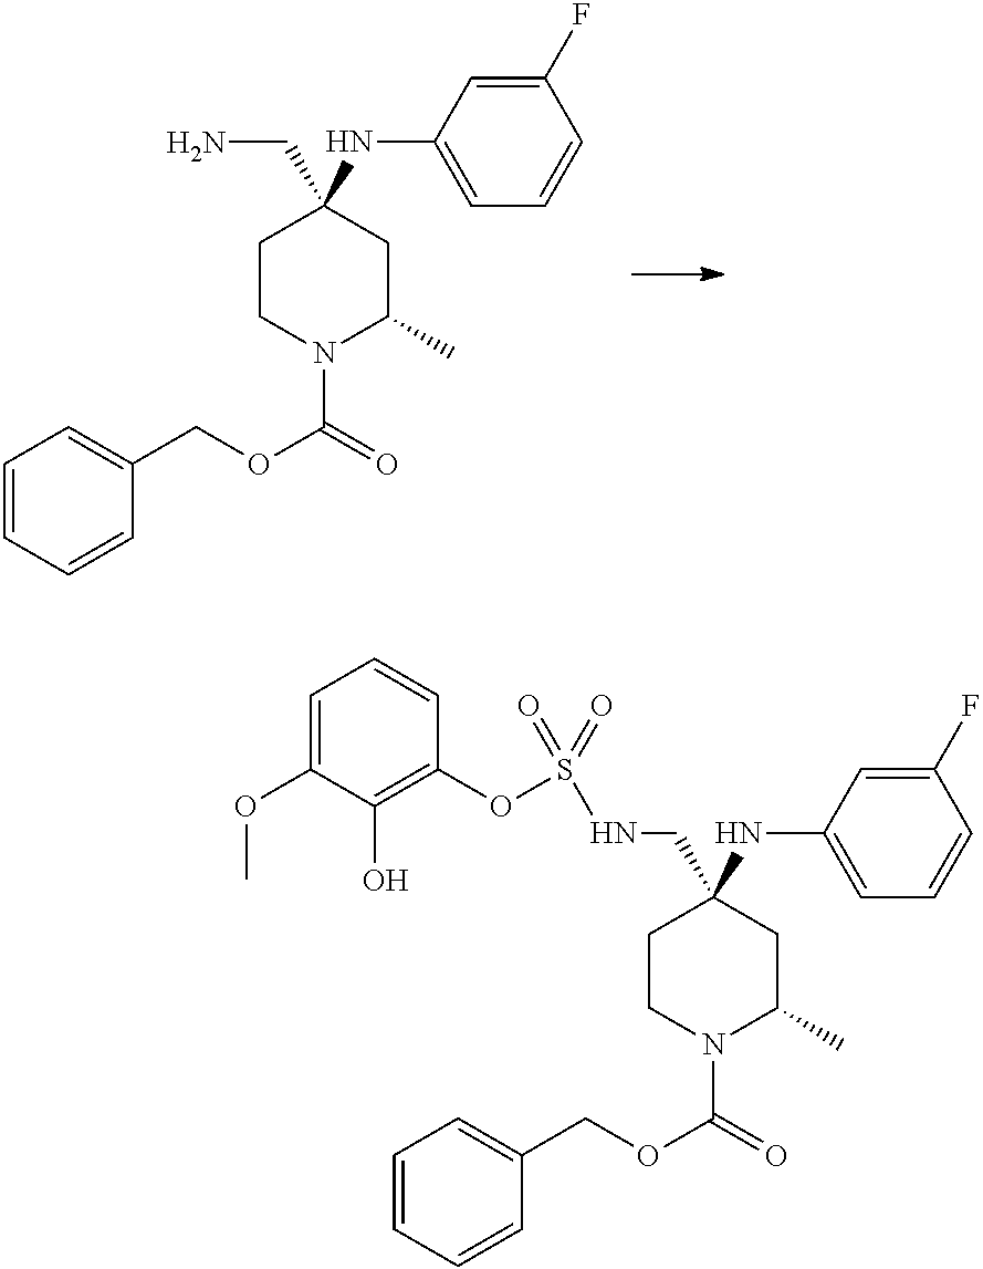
C1CN(C(=O)OCC2=CC=CC=C2)C(C)CC1(CN)NC1=CC=CC(F)=C1.C1CN(C(=O)OCC2=CC=CC=C2)C(C)CC1(CNS(OC1=C(O)C(OC)=CC=C1)(=O)=O)NC1=CC=CC(F)=C1
